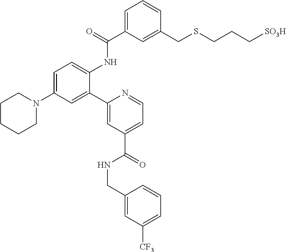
C1=C(C(=O)NC2=CC=C(N3CCCCC3)C=C2C2=CC(C(=O)NCC3=CC([CF3])=CC=C3)=CC=N2)C=C(CSCCC[SO3H])C=C1
